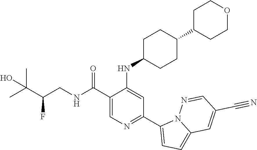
C1(C(NCC(C(C)(C)O)F)=O)=CN=C(C2=CC=C3N2N=CC(C#N)=C3)C=C1NC1CCC(C2CCOCC2)CC1
